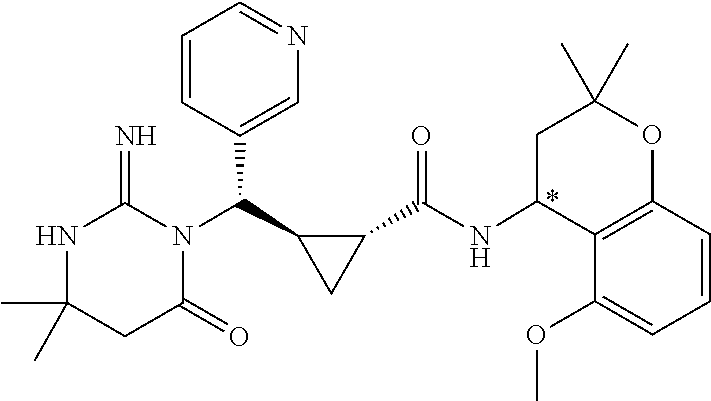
CC1(C)NC(=N)N(C(C2CC2C(NC2C3=C(OC(C)(C)C2)C=CC=C3OC)=O)C2=CN=CC=C2)C(=O)C1
